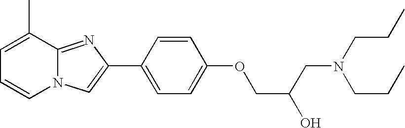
C1=C(C)C2=NC(C3=CC=C(OCC(CN(CCC)CCC)O)C=C3)=CN2C=C1
